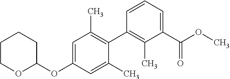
C1(OC2=CC(C)=C(C3=C(C)C(C(OC)=O)=CC=C3)C(C)=C2)CCCCO1
